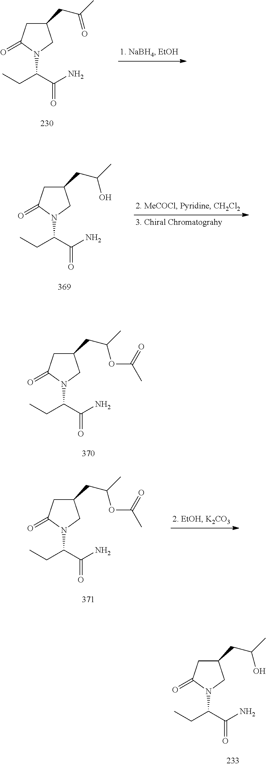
C1C(CC(C)O)CN(C(C(N)=O)CC)C1=O.C1C(CC(C)=O)CN(C(C(N)=O)CC)C1=O.C1C(CC(C)O)CN(C(C(N)=O)CC)C1=O.C1C(CC(OC(=O)C)C)CN(C(C(N)=O)CC)C1=O.C1C(CC(OC(=O)C)C)CN(C(C(N)=O)CC)C1=O
